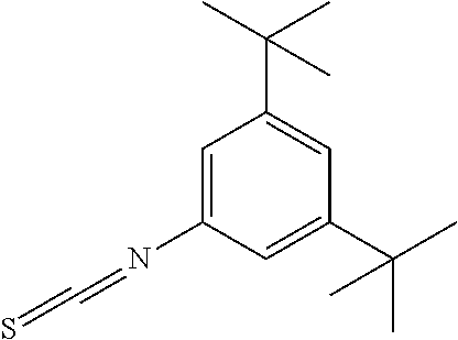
N(C1=CC(C(C)(C)C)=CC(C(C)(C)C)=C1)=C=S
